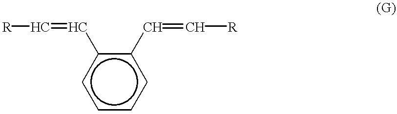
c1cccc(C=C[R])c1C=C[R]
